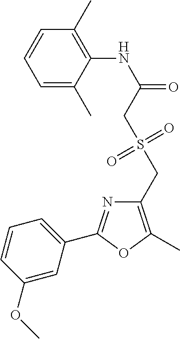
C1=C(C)C(NC(=O)CS(CC2=C(C)OC(C3=CC=CC(OC)=C3)=N2)(=O)=O)=C(C)C=C1
